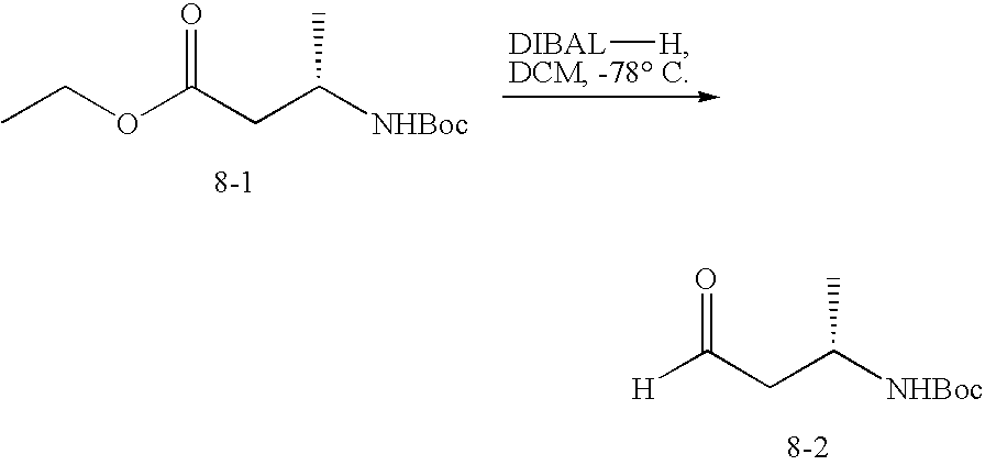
CCOC(CC([NHBoc])C)=O.[DIBAL][H].[H]C(CC([NHBoc])C)=O
